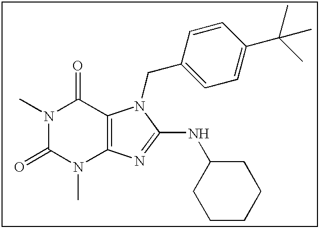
CN1C(=O)N(C)C2=C(C1=O)N(CC1=CC=C(C(C)(C)C)C=C1)C(NC1CCCCC1)=N2
